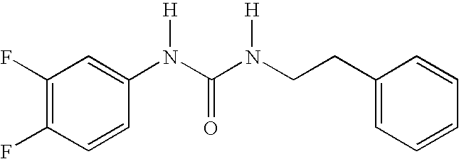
C1(F)=C(F)C=CC(N(C(N(CCC2=CC=CC=C2)[H])=O)[H])=C1
